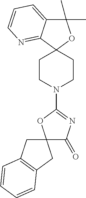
C1(C)(C)C2=CC=CN=C2C2(O1)CCN(C1=NC(=O)C3(O1)CC1=C(C3)C=CC=C1)CC2
